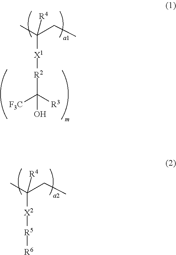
[X2](C(CC)(C)[R4])[R5][R6].[X1](C(CC)(C)[R4])[R2]C([F3C])([R3])O
